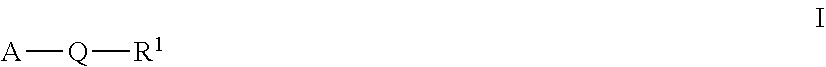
[A][Q][R1]
